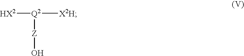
[HX2][Q2]([X2H])[Z]O
